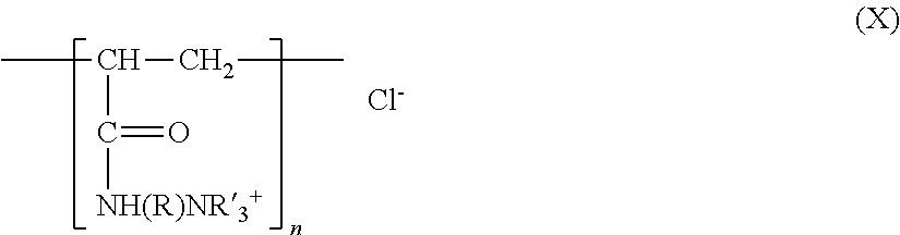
CC(CC)C(=O)[NH(R)NR3+].[Cl-]
